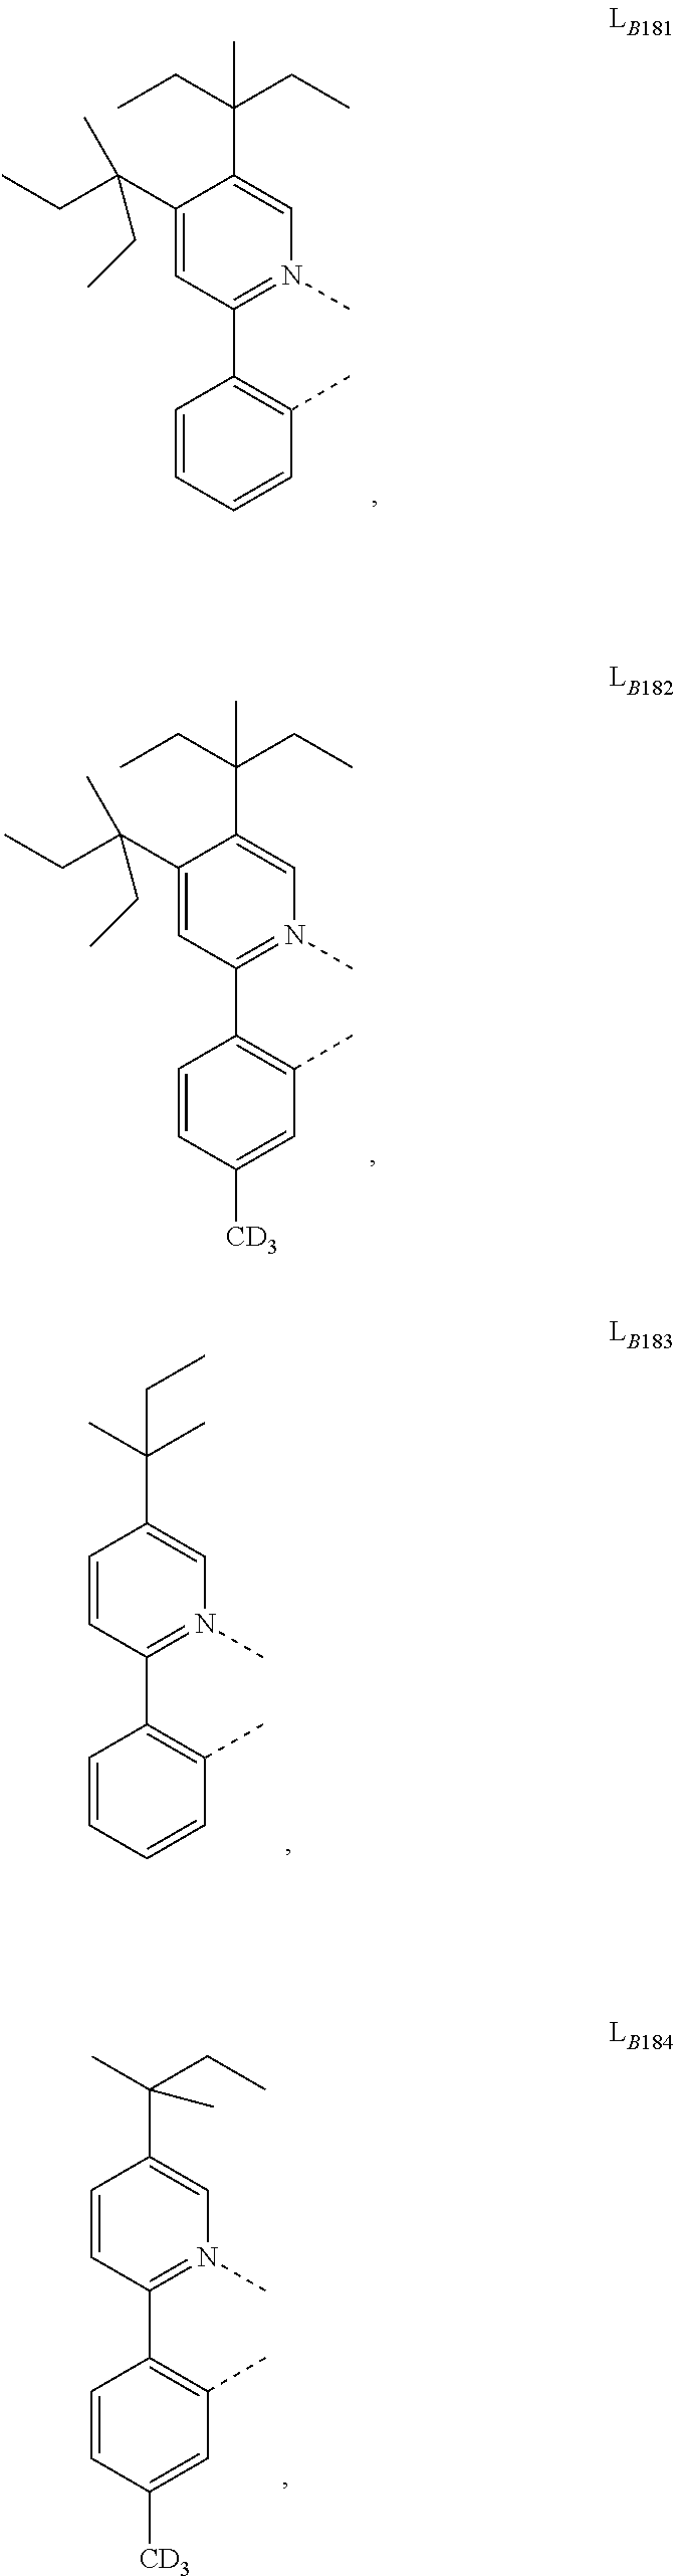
C1=CC(C2=C(C)C=CC=C2)=N(C)C=C1C(C)(C)CC.C1=CC(C2=C(C)C=C([CD3])C=C2)=N(C)C=C1C(C)(CC)C.C1(C(CC)(C)CC)=CC(C2=C(C)C=CC=C2)=N(C)C=C1C(CC)(CC)C.C1(C(CC)(C)CC)=CC(C2=C(C)C=C([CD3])C=C2)=N(C)C=C1C(CC)(CC)C
